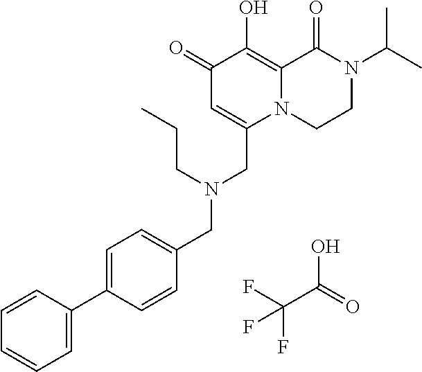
O=C(O)C(F)(F)F.C1(=O)C=C(CN(CC2=CC=C(C3=CC=CC=C3)C=C2)CCC)N2C(=C1O)C(=O)N(C(C)C)CC2
